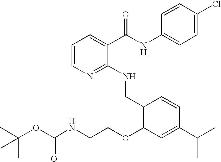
C1=CN=C(NCC2=C(OCCNC(OC(C)(C)C)=O)C=C(C(C)C)C=C2)C(C(NC2=CC=C(Cl)C=C2)=O)=C1
